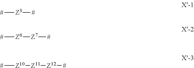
[#][Z6][Z7][#].[#][Z10][Z11][Z12][#].[#][Z3][#]
